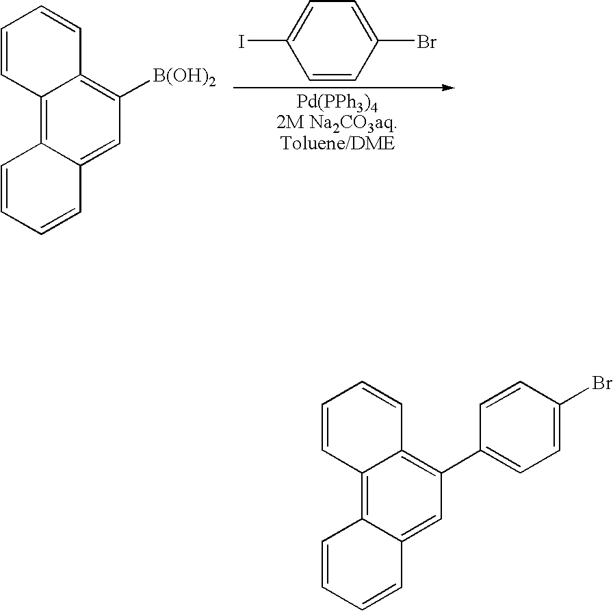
C12=C3C(=CC([B(OH)2])=C1C=CC=C2)C=CC=C3.C1=CC(Br)=CC=C1I.[Pd(PPh3)42M Na2CO3aq.Toluene/DME].C12=C3C(=CC(C4=CC=C(Br)C=C4)=C1C=CC=C2)C=CC=C3
